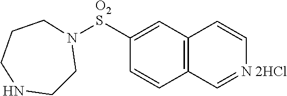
C12=C(C=C([O2S]N3CCNCCC3)C=C1)C=C[N 2HCl]=C2
